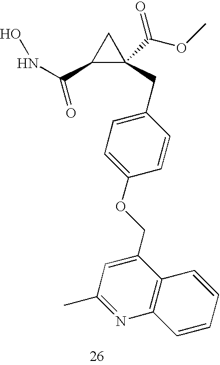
C1(CC2=CC=C(OCC3=CC(C)=NC4=C3C=CC=C4)C=C2)(C(OC)=O)CC1C(=O)NO
